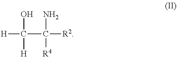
[H]C(O)([H])C([R2])(N)[R4]
